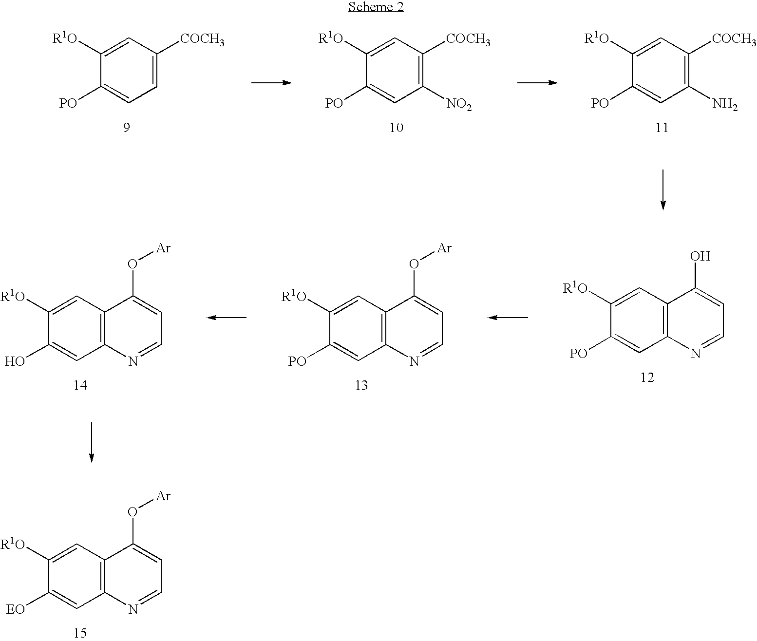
C1([EO])=CC2=C(C=C1[R1O])C(O[Ar])=CC=N2.C1([PO])=CC=C([COCH3])C=C1[R1O].C1([PO])=CC([NO2])=C([COCH3])C=C1[R1O].C1([PO])=CC(N)=C([COCH3])C=C1[R1O].C1([PO])=CC2=C(C=C1[R1O])C(O[Ar])=CC=N2.C1([PO])=CC2=C(C=C1[R1O])C(O)=CC=N2.C1(O)=CC2=C(C=C1[R1O])C(O[Ar])=CC=N2
